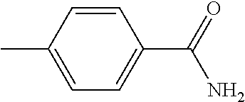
C1=CC(C)=CC=C1C(=O)N
